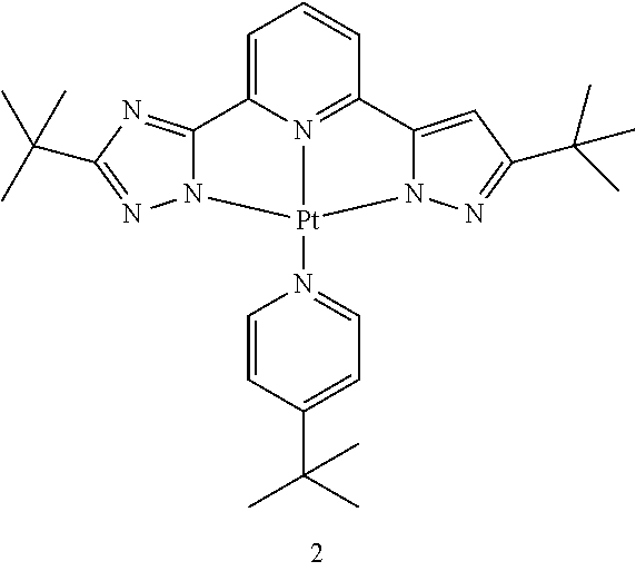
C1=C2N3=C(C=C1)C1=CC(C(C)(C)C)=NN1[Pt]3(N1=CC=C(C(C)(C)C)C=C1)N1C2=NC(C(C)(C)C)=N1
